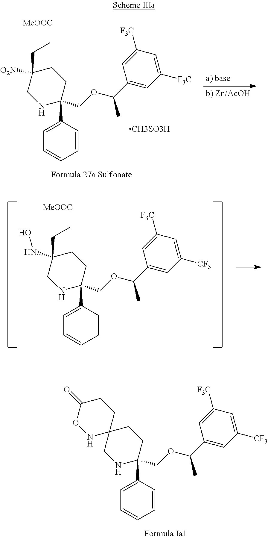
C1([F3C])=CC(C(OCC2(C3=CC=CC=C3)CCC(CC[MeOOC])([O2N])CN2)C)=CC([F3C])=C1.[CH3SO3H].C1([F3C])=CC(C(OCC2(C3=CC=CC=C3)CCC(CC[MeOOC])(NO)CN2)C)=CC([CF3])=C1.C1([F3C])=CC(C(OCC2(C3=CC=CC=C3)CCC3(CN2)CCC(=O)ON3)C)=CC([CF3])=C1
